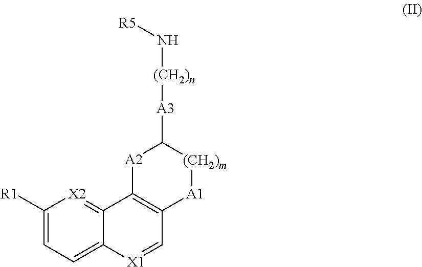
C1([R1])=CC=C2C(=[X2]1)C1=C(C=[X1]2)[A1][(CH2)m]C([A3][(CH2)n]N[R5])[A2]1
